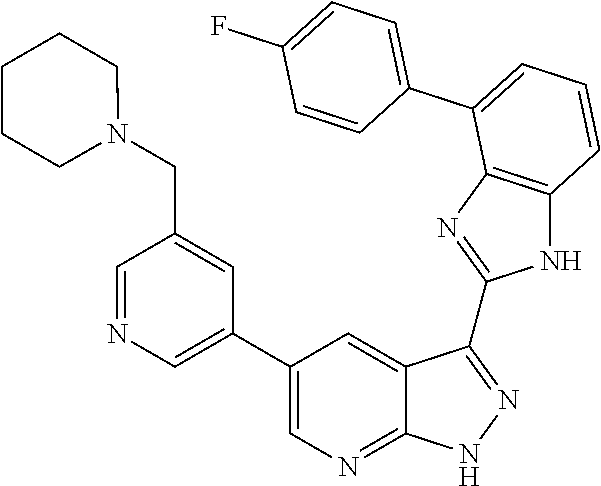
C1=C(C2=CC=CC3=C2N=C(C2=NNC4=NC=C(C5=CN=CC(CN6CCCCC6)=C5)C=C42)N3)C=CC(F)=C1
